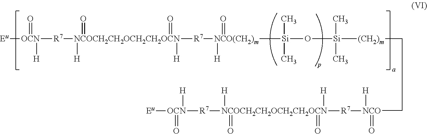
[Eu][OCN]([R7][NCOCH2CH2OCH2CH2OCN]([R7][NCO(CH2)m]([Si](O[Si]([(CH2)m]CC[NCO]([R7][NCOCH2CH2OCH2CH2OCN]([H])(=O)([R7][OCN](=O)([H])[Eu])([H])=O)([H])=O)(C)C)(C)C)([H])=O)([H])(=O)(=O)[H])(=O)[H]
